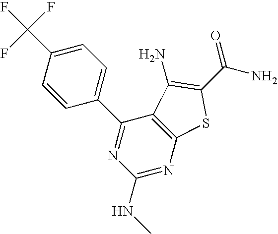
C1=CC(C2=NC(NC)=NC3=C2C(N)=C(C(N)=O)S3)=CC=C1C(F)(F)F
